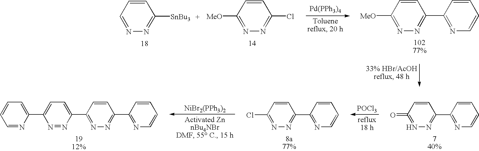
[Pd(PPh3)4].[MeO]C1=NN=C(Cl)C=C1.[MeO]C1=NN=C(C2=NC=CC=C2)C=C1.C1=CC=NN=C1[SnBu3].C1=NC(C2=CC=C(C3=NN=C(C4=NC=CC=C4)C=C3)N=N2)=CC=C1.[NiBr2(PPh3)2].ClC1=NN=C(C2=NC=CC=C2)C=C1.[POCl3].O=C1=NN=C(C2=NC=CC=C2)C=C1
